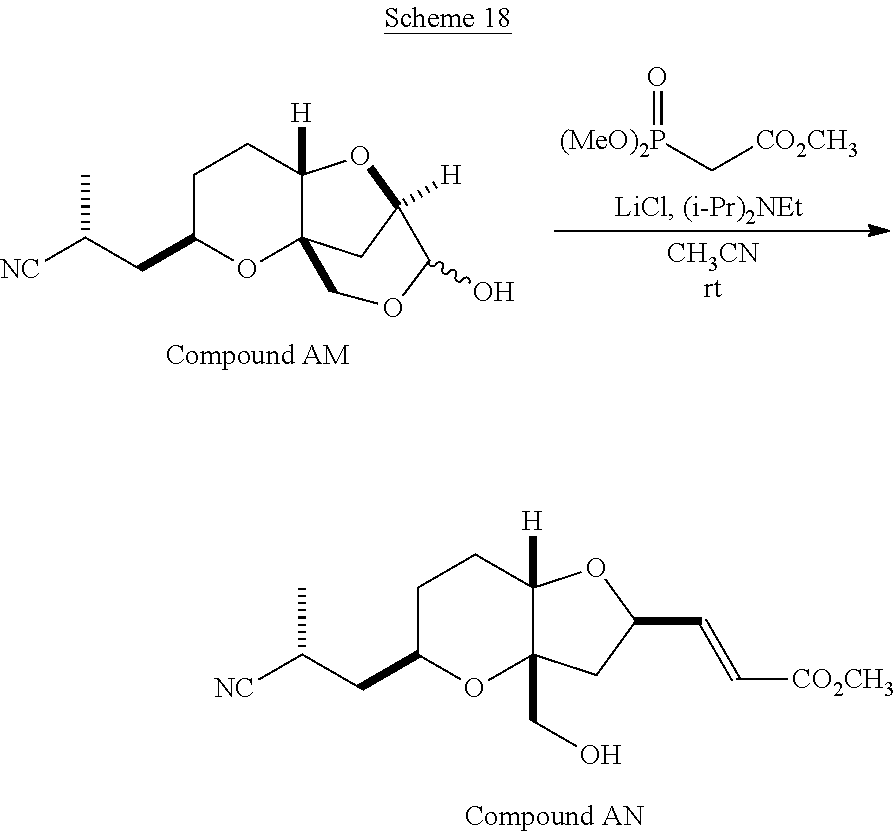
[(MeO)2P](C[CO2CH3])=O.C1C(CC([NC])C)OC23C([H])(C1)OC([H])(C2)C(O)OC3.C1C(CC([NC])C)OC2(CO)C([H])(C1)OC(C=C[CO2CH3])C2
